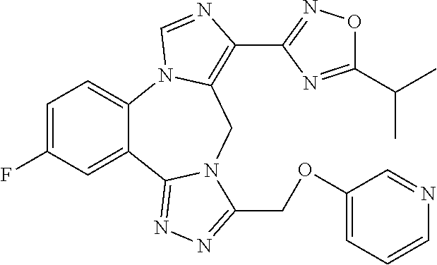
C1=C(F)C=C2C(=C1)N1C(=C(C3=NOC(C(C)C)=N3)N=C1)CN1C2=NN=C1COC1=CC=CN=C1
